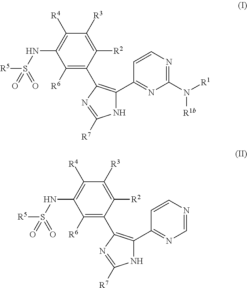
C1([R6])=C(C2=C(C3=NC(N([R1])[R1b])=NC=C3)NC([R7])=N2)C([R2])=C([R3])C([R4])=C1NS([R5])(=O)=O.C1([R6])=C(C2=C(C3=NC=NC=C3)NC([R7])=N2)C([R2])=C([R3])C([R4])=C1NS([R5])(=O)=O
